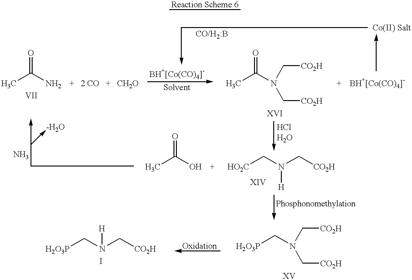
CC(N)=O.CC(N(C[CO2H])C[CO2H])=O.CC(O)=O.[HO2C]CN(C[CO2H])[H].[H2O3P]CN(C[CO2H])C[CO2H].N(C[CO2H])(C[H2O3P])[H]
